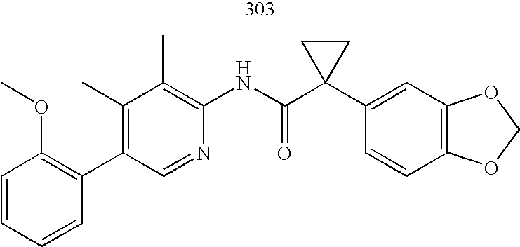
C1(C2=C(OC)C=CC=C2)=C(C)C(C)=C(NC(C2(C3=CC4=C(C=C3)OCO4)CC2)=O)N=C1
